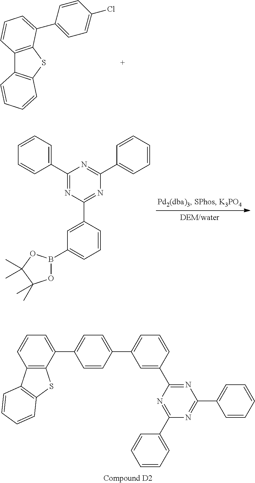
C12=C(SC3=C1C=CC=C3)C(C1=CC=C(Cl)C=C1)=CC=C2.C1(C2=CC=CC=C2)=NC(C2=CC(B3OC(C)(C)C(C)(C)O3)=CC=C2)=NC(C2=CC=CC=C2)=N1.C12=C(C(C3=CC=C(C4=CC=CC(C5=NC(C6=CC=CC=C6)=NC(C6=CC=CC=C6)=N5)=C4)C=C3)=CC=C1)SC1=C2C=CC=C1
